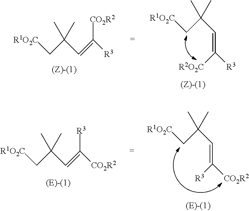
[R1O2C]CC(C)(C)C=C([R3])[R2O2C].[R1O2C]CC(C)(C)C=C([R3])[CO2R2].[R1O2C]CC(C)(C)C=C([CO2R2])[R3].[R1O2C]CC(C)(C)C=C([CO2R2])[R3]
